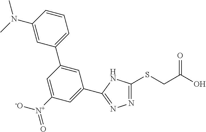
N1=C(SCC(O)=O)NC(C2=CC([N+]([-O])=O)=CC(C3=CC=CC(N(C)C)=C3)=C2)=N1
